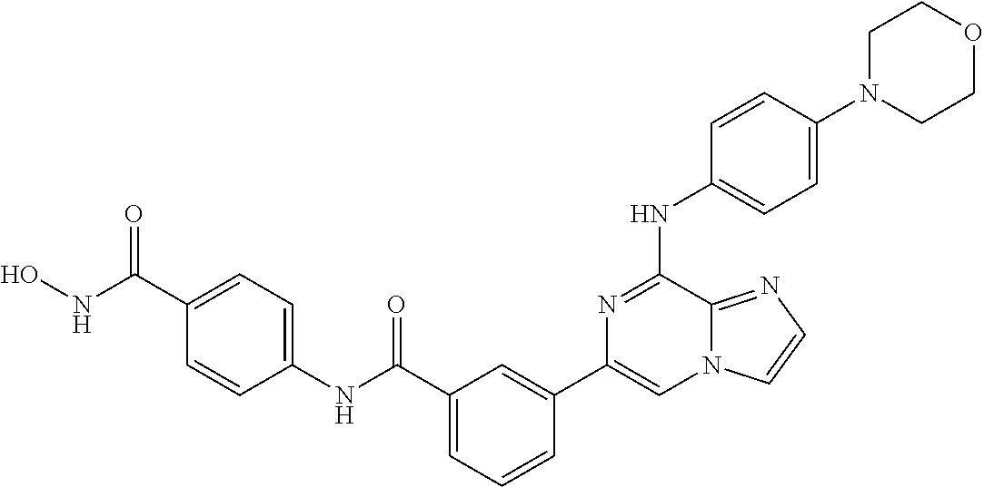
C1=CC(N2CCOCC2)=CC=C1NC1=NC(C2=CC(C(=O)NC3=CC=C(C(=O)NO)C=C3)=CC=C2)=CN2C1=NC=C2
